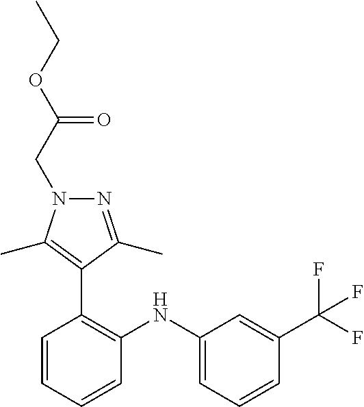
C1=C(C(F)(F)F)C=CC=C1NC1=C(C2=C(C)N(CC(OCC)=O)N=C2C)C=CC=C1
